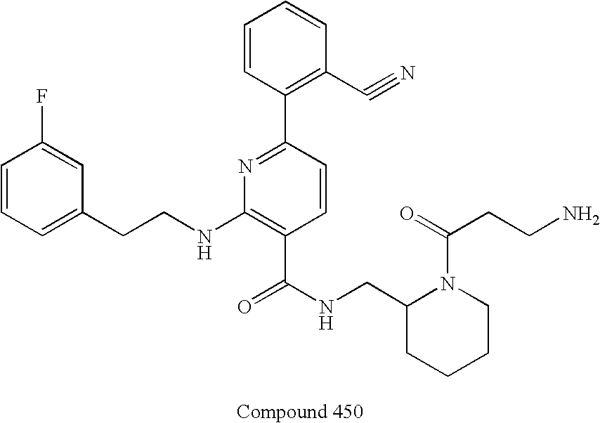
C1=CC=C(CCNC2=C(C(NCC3CCCCN3C(CCN)=O)=O)C=CC(C3=C(C#N)C=CC=C3)=N2)C=C1F
